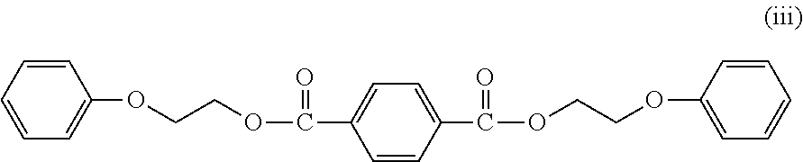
C1=CC=CC=C1OCCOC(=O)C1=CC=C(C(OCCOC2=CC=CC=C2)=O)C=C1
